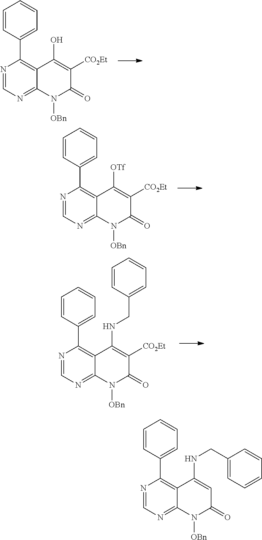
N1=CN=C2C(=C1C1=CC=CC=C1)C(O)=C([CO2Et])C(=O)N2[OBn].N1=CN=C2C(=C1C1=CC=CC=C1)C([OTf])=C([CO2Et])C(=O)N2[OBn].N1=CN=C2C(=C1C1=CC=CC=C1)C(NCC1=CC=CC=C1)=C([CO2Et])C(=O)N2[OBn].N1=CN=C2C(=C1C1=CC=CC=C1)C(NCC1=CC=CC=C1)=CC(=O)N2[OBn]
